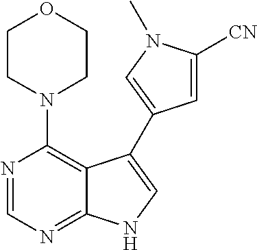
N1(C2=C3C(=NC=N2)NC=C3C2=CN(C)C([CN])=C2)CCOCC1
